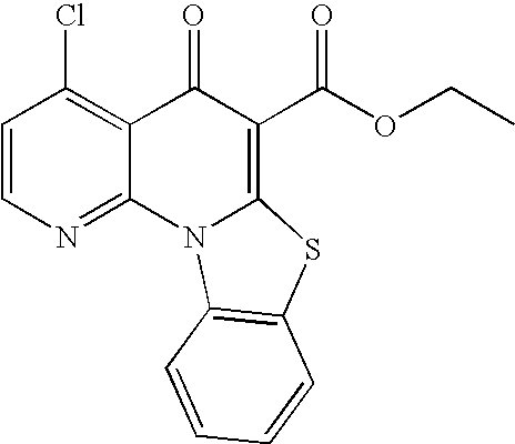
C1=CN=C2C(=C1Cl)C(=O)C(C(OCC)=O)=C1N2C2=C(S1)C=CC=C2
